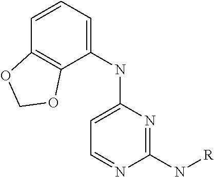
C1=CC2=C(C(NC3=CC=NC(N[R])=N3)=C1)OCO2
